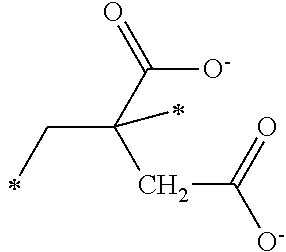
C(C(C([O-])=O)(CC([O-])=O)C)C
